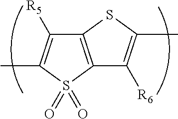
C12=C(S(=O)(=O)C(C)=C1[R5])C([R6])=C(C)S2
